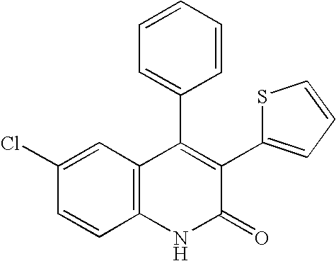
C1(Cl)=CC2=C(C=C1)NC(=O)C(C1=CC=CS1)=C2C1=CC=CC=C1
